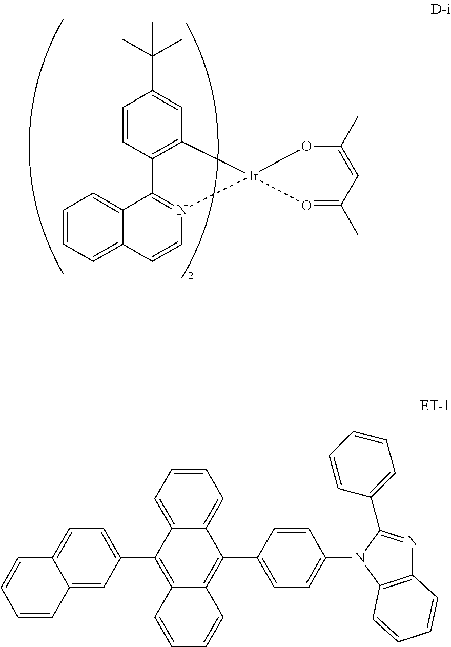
C1=CC=C2C(=C1)C1=N(C=C2)[Ir]2(C3=C1C=CC(C(C)(C)C)=C3)OC(C)=CC(C)=O2.C1=CC=C2C(=C1)C(C1=CC=C(N3C4=C(N=C3C3=CC=CC=C3)C=CC=C4)C=C1)=C1C(=C2C2=CC=C3C(=C2)C=CC=C3)C=CC=C1
